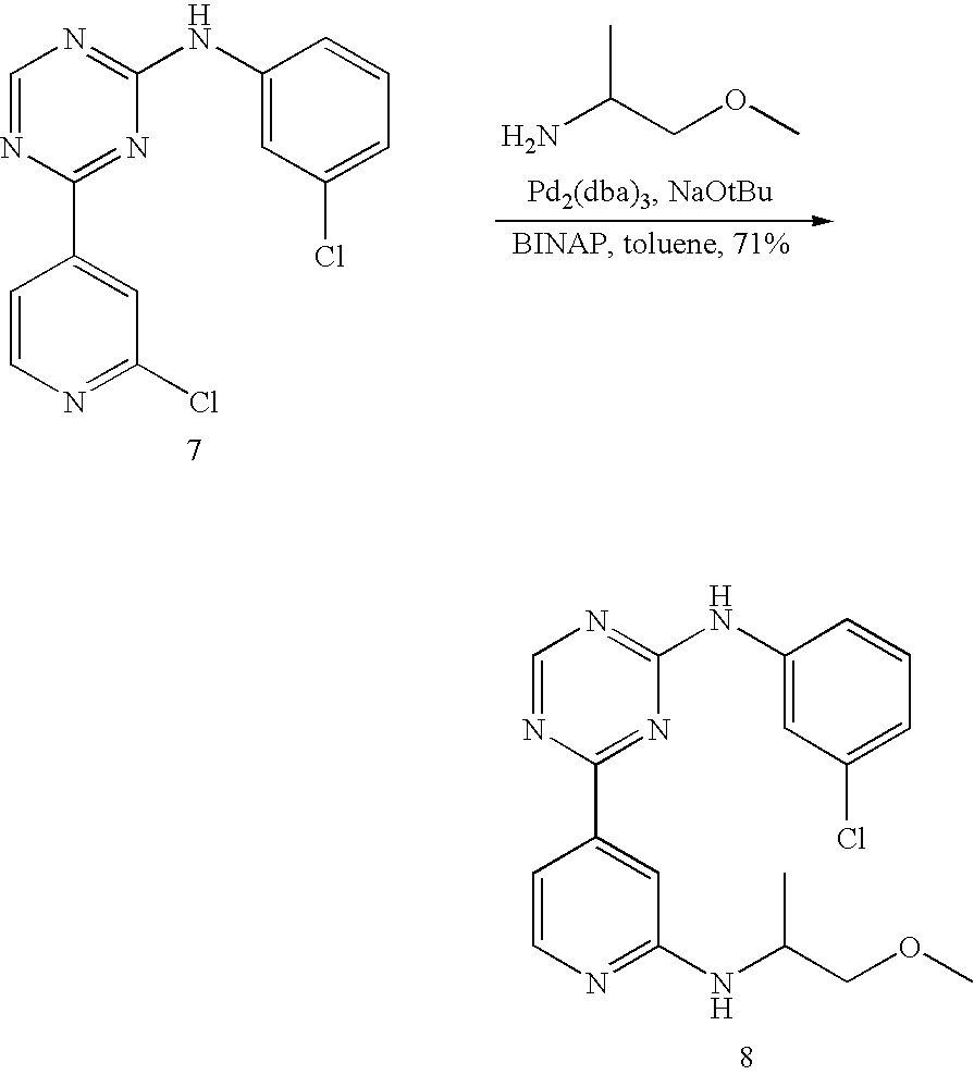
C1=CN=C(Cl)C=C1C1=NC(NC2=CC(Cl)=CC=C2)=NC=N1.NC(COC)C.C1=CN=C(NC(COC)C)C=C1C1=NC(NC2=CC(Cl)=CC=C2)=NC=N1
